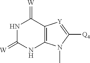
N1C(=[W])NC2=C(C1=[W])[Y]=C([Q4])N2C
